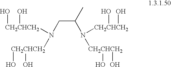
C(C(N([CH2CHCH2](O)O)[CH2CHCH2](O)O)C)N([CH2CHCH2](O)O)[CH2CHCH2](O)O
